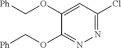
N1=C(Cl)C=C(OC[Ph])C(OC[Ph])=N1
